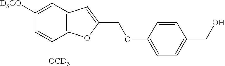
C1([D3CO])=CC2=C(C([OCD3])=C1)OC(COC1=CC=C(CO)C=C1)=C2
